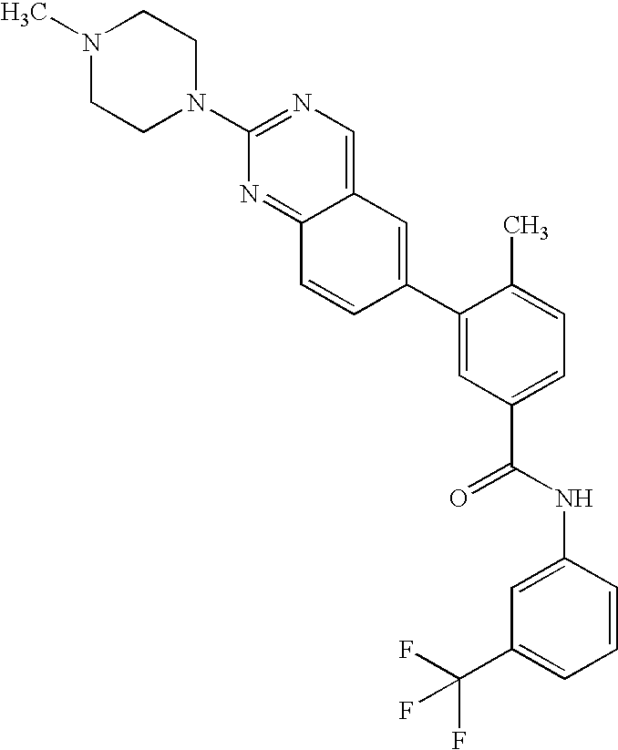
C1(N2CCN(C)CC2)=NC=C2C(=N1)C=CC(C1=CC(C(NC3=CC(C(F)(F)F)=CC=C3)=O)=CC=C1C)=C2
